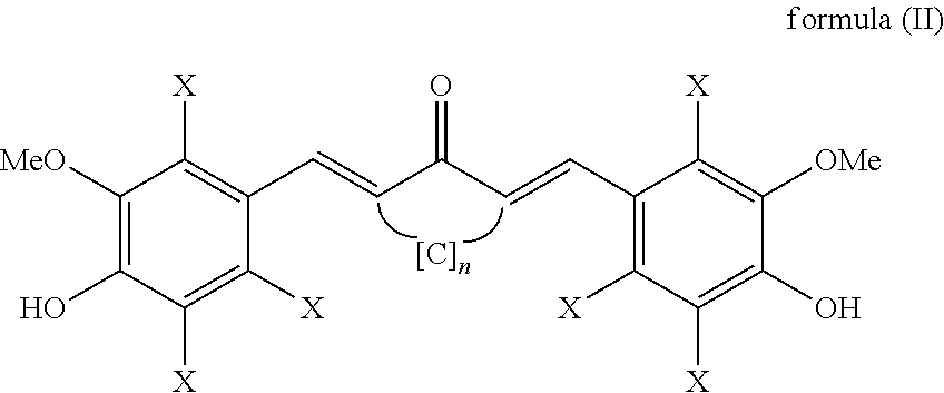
C1([MeO])=C(O)C([X])=C([X])C(C=CC(C=CC2=C([X])C([X])=C(O)C([OMe])=C2[X])=O)=C1[X]
